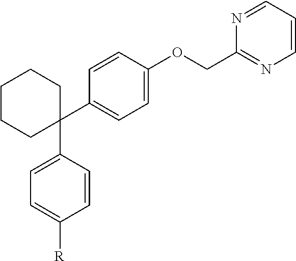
C1(C2=CC=C(OCC3=NC=CC=N3)C=C2)(C2=CC=C([R])C=C2)CCCCC1
